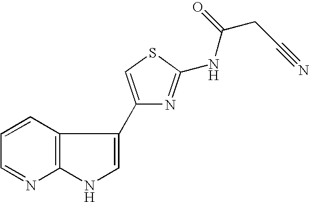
C12=C(C=CC=N1)C(C1=CSC(NC(CC#N)=O)=N1)=CN2
